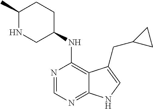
C1=NC(NC2CCC(C)NC2)=C2C(=N1)NC=C2CC1CC1
